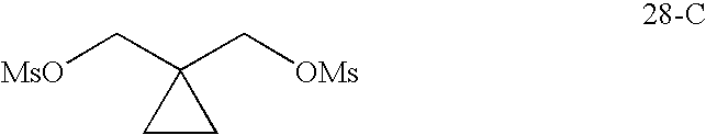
C1CC1(C[OMs])C[MsO]
